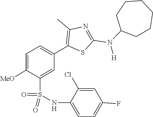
C1CC(N(C2=NC(C)=C(C3=CC=C([MeO])C(S(=O)(=O)NC4=CC=C(F)C=C4Cl)=C3)S2)[H])CCCC1
